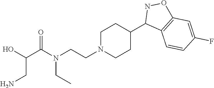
CCN(CCN1CCC(C2C3=C(ON2)C=C(F)C=C3)CC1)C(C(CN)O)=O
